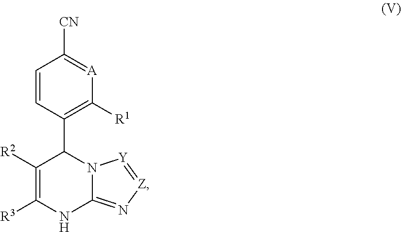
C1=CC(C2C([R2])=C([R3])NC3=N[Z]=[Y]N23)=C([R1])[A]=C1[CN]
